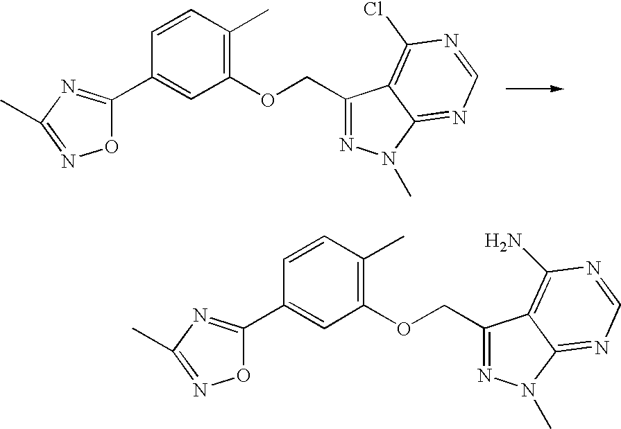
C1(C2=NC(C)=NO2)=CC(OCC2=NN(C)C3=NC=NC(Cl)=C23)=C(C)C=C1.C1(C2=NC(C)=NO2)=CC(OCC2=NN(C)C3=NC=NC(N)=C23)=C(C)C=C1
